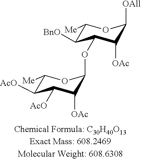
C1([BnO])C(OC2C([OAc])C([AcO])C([AcO])C([Me])O2)C([OAc])C([OAll])OC1[Me]
